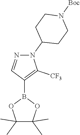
C1CC(N2N=CC(B3OC(C)(C)C(C)(C)O3)=C2[CF3])CCN1[Boc]
